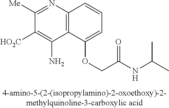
C1([Me])=NC2=C(C(N)=C1[HO2C])C(OCC(NC(C)C)=O)=CC=C2
